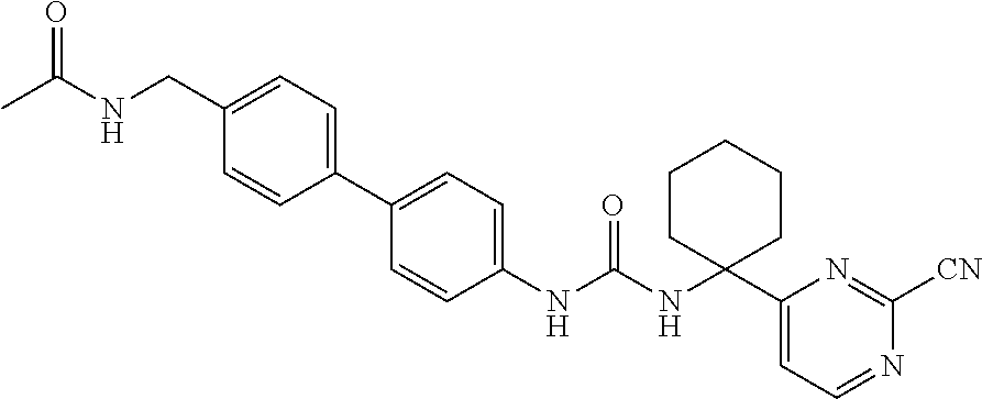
C1(NC(NC2(C3=CC=NC([CN])=N3)CCCCC2)=O)=CC=C(C2=CC=C(CNC(C)=O)C=C2)C=C1
